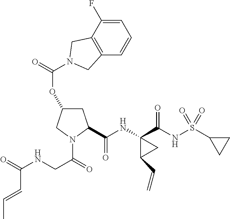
C12=C(C(F)=CC=C1)CN(C(=O)OC1CC(C(NC3(C(NS(C4CC4)(=O)=O)=O)C(C=C)C3)=O)N(C(=O)CNC(=O)C=CC)C1)C2
